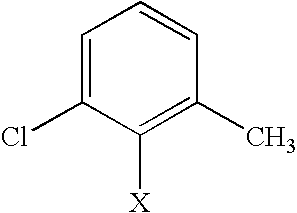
C1=C(Cl)C([X])=C(C)C=C1
